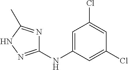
C1=C(NC2=NNC(C)=N2)C=C(Cl)C=C1Cl
